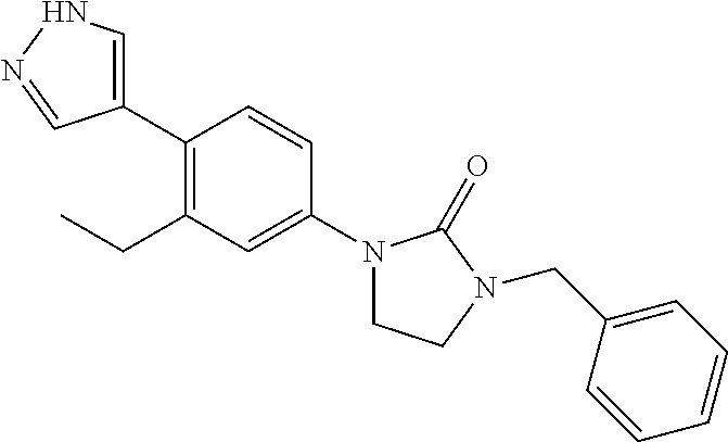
C1(C2=CNN=C2)=C(CC)C=C(N2CCN(CC3=CC=CC=C3)C2=O)C=C1
